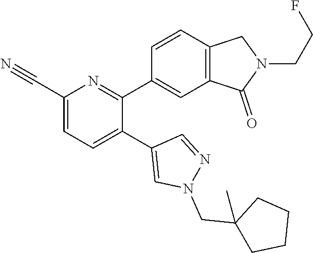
C1(C#N)=CC=C(C2=CN(CC3(C)CCCC3)N=C2)C(C2=CC3=C(C=C2)CN(CCF)C3=O)=N1
